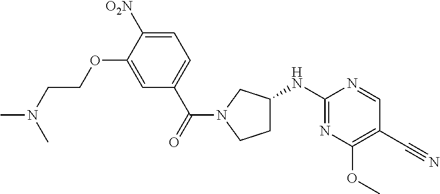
C1C(NC2=NC(OC)=C(C#N)C=N2)CN(C(=O)C2=CC=C([O2N])C(OCCN(C)C)=C2)C1
